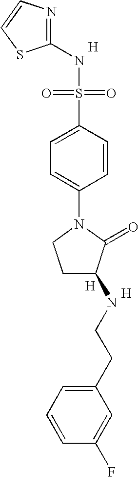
N1=C(NS(=O)(=O)C2=CC=C(N3CCC(NCCC4=CC=CC(F)=C4)C3=O)C=C2)SC=C1.[H].[H].[H]
